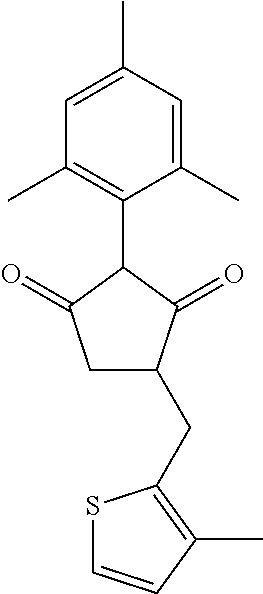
C1=C(C)C=C(C)C(C2C(=O)CC(CC3=C(C)C=CS3)C2=O)=C1C
